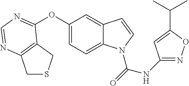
C1(OC2=NC=NC3=C2CSC3)=CC=C2C(=C1)C=CN2C(=O)NC1=NOC(C(C)C)=C1
